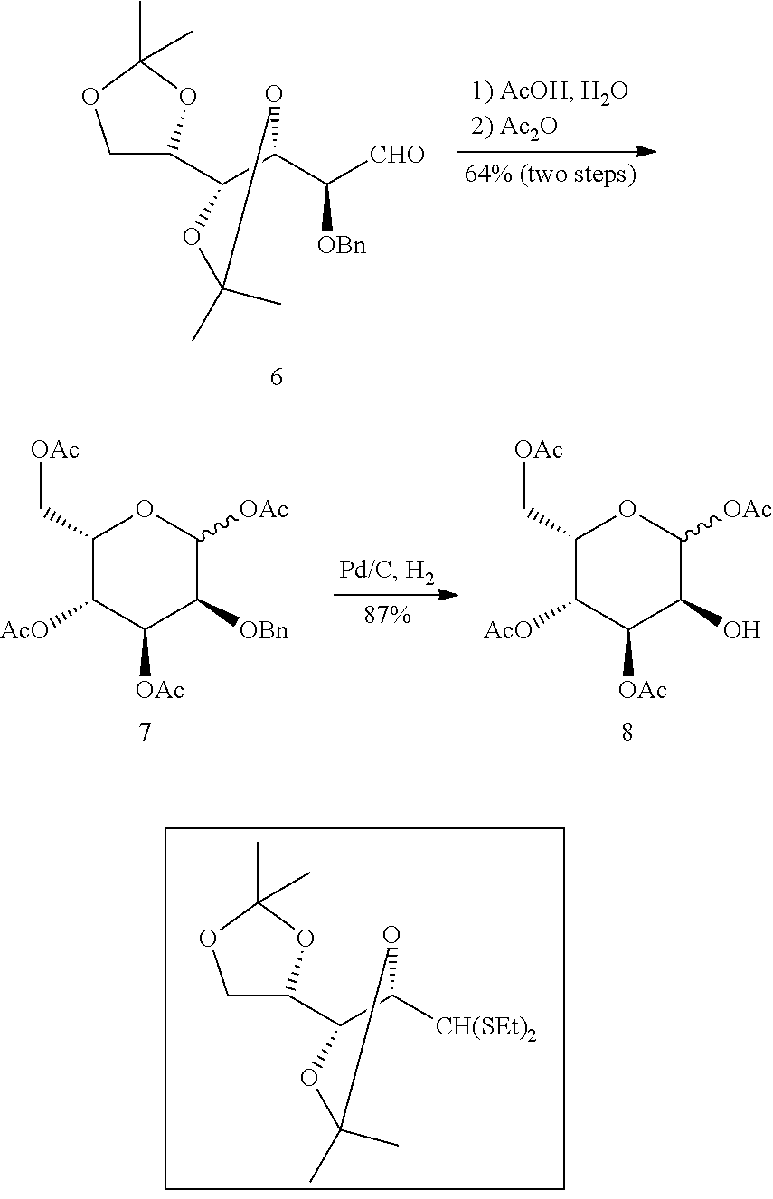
C1C(C2C(C([OBn])[CHO])OC(C)(C)O2)OC(C)(C)O1.C1(C[OAc])C([AcO])C([OAc])C([OBn])C([OAc])O1.C1(C[OAc])C([AcO])C([OAc])C(O)C([OAc])O1.C1C(C2C([CH(SEt)2])OC(C)(C)O2)OC(C)(C)O1
